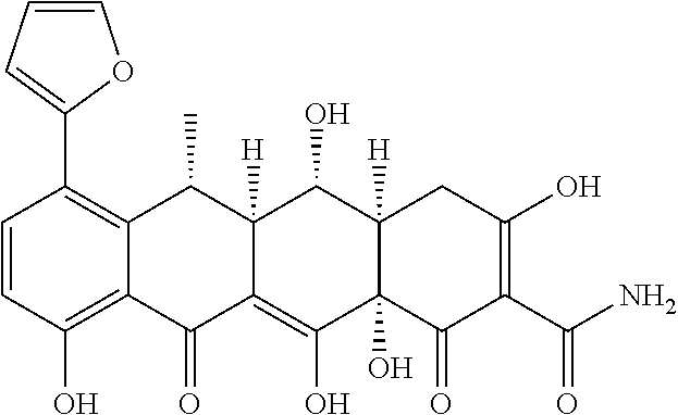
C1=CC(O)=C2C(=C1C1=CC=CO1)C(C)C1([H])C(=C(O)C3(O)C([H])(C1O)CC(O)=C(C(N)=O)C3=O)C2=O
